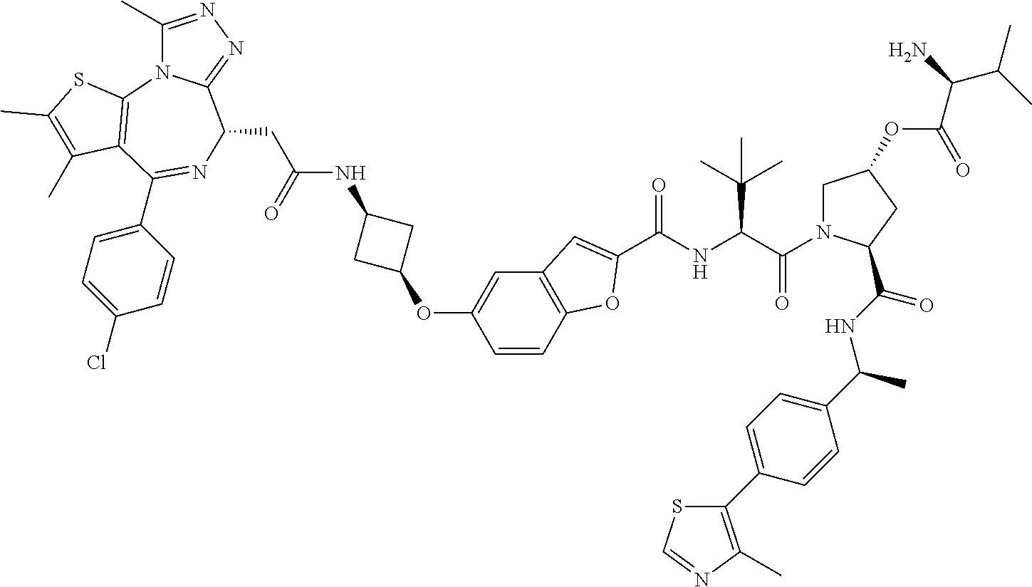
C1(C)=NN=C2N1C1=C(C(C3=CC=C(Cl)C=C3)=NC2CC(NC2CC(OC3=CC4=C(C=C3)OC(C(NC(C(=O)N3CC(OC(C(N)C(C)C)=O)CC3C(NC(C3=CC=C(C5=C(C)N=CS5)C=C3)C)=O)C(C)(C)C)=O)=C4)C2)=O)C(C)=C(C)S1
